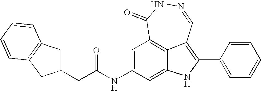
C(C(=O)NC1=CC2=C3C(=C(C4=CC=CC=C4)NC3=C1)C=NNC2=O)C1CC2=C(C1)C=CC=C2
